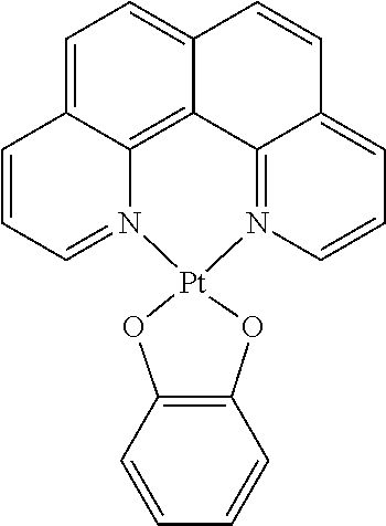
C1=C2C3=C4C(=C1)C=CC1=CC=CN(=C41)[Pt]1(N3=CC=C2)OC2=C(O1)C=CC=C2
